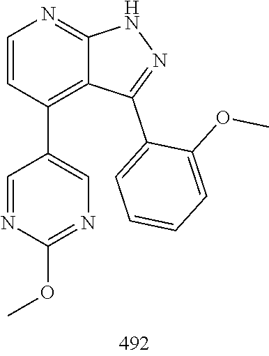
N1N=C(C2=CC=CC=C2OC)C2=C(C3=CN=C(OC)N=C3)C=CN=C12
